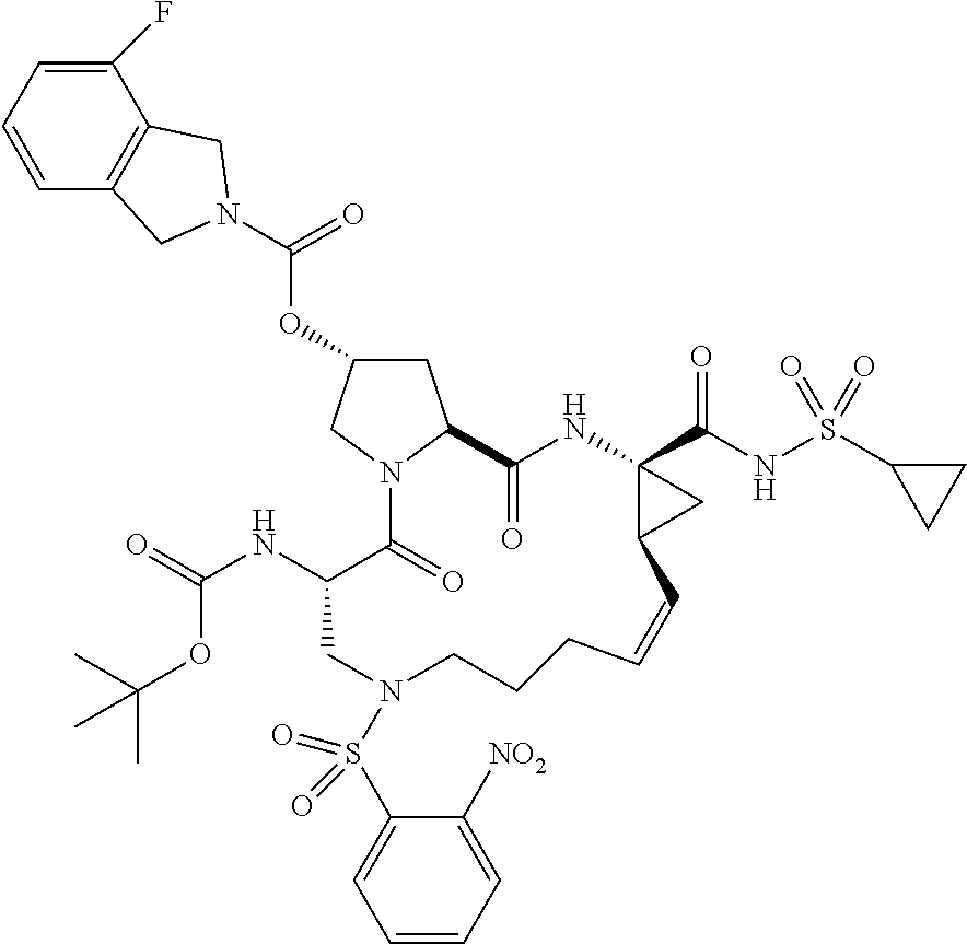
C1(F)=CC=CC2=C1CN(C(=O)OC1CC3C(=O)NC4(C(NS(C5CC5)(=O)=O)=O)C(C4)C=CCCCN(S(C4=CC=CC=C4[NO2])(=O)=O)CC(NC(=O)OC(C)(C)C)C(=O)N3C1)C2
